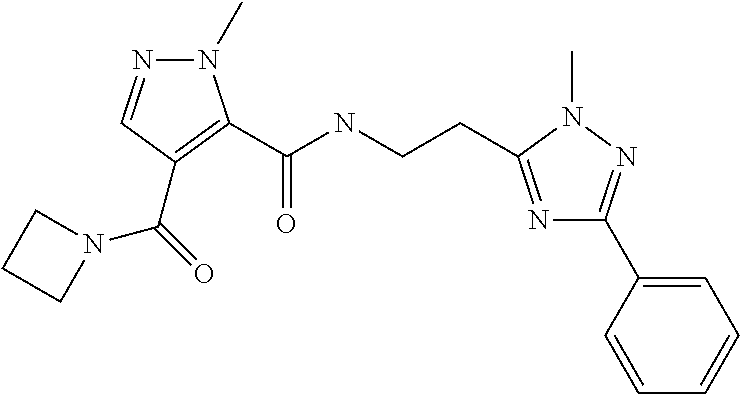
N1(C)N=CC(C(=O)N2CCC2)=C1C(NCCC1=NC(C2=CC=CC=C2)=NN1C)=O
